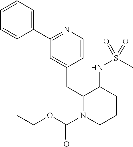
C1(C2=NC=CC(CC3N(C(OCC)=O)CCCC3NS(C)(=O)=O)=C2)=CC=CC=C1
